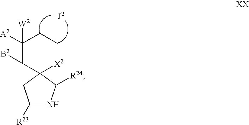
C1([A2])([W2])C([B2])C2([X2]CC1)CC([R23])NC2[R24]
